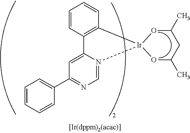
C1=CC=CC(C2=NC=N3C(=C2)C2=C(C=CC=C2)[Ir]32OC(C)CC(C)O2)=C1
